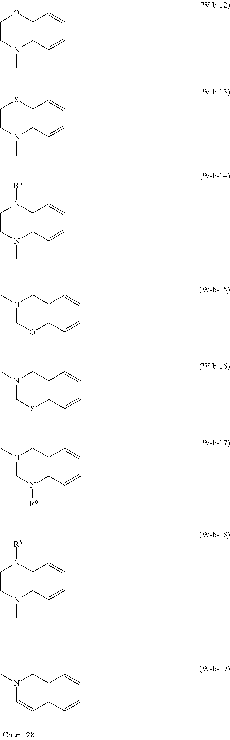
C12=C(C=CC=C1)SCN(C)C2.C12=C(C=CC=C1)N([R6])CN(C)C2.C12=C(C=CC=C1)N(C)CCN2[R6].C12=C(C=CC=C1)C=CN(C)C2.C12=C(C=CC=C1)N(C)C=CO2.C12=C(C=CC=C1)N(C)C=CS2.C12=C(C=CC=C1)N(C)C=CN2[R6].C12=C(C=CC=C1)OCN(C)C2
